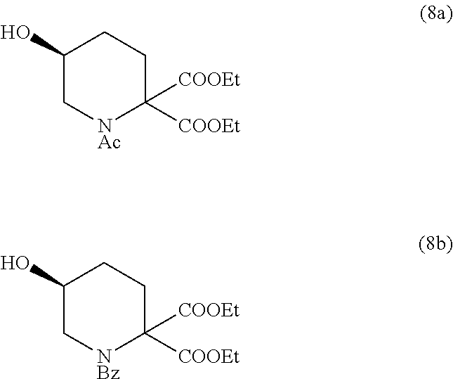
C1(O)C[NAc]C([COOEt])([COOEt])CC1.C1(O)C[NBz]C([COOEt])([COOEt])CC1
